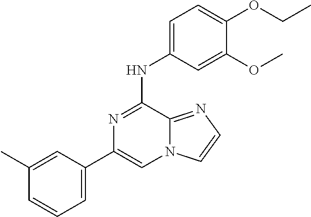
C1(C)=CC(C2=CN3C(=NC=C3)C(NC3=CC=C(OCC)C(OC)=C3)=N2)=CC=C1
